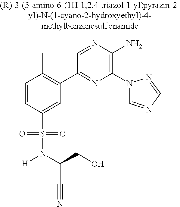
C1=CC(S(=O)(=O)N(C(C#N)CO)[H])=CC(C2=NC(N3C=NC=N3)=C(N)N=C2)=C1C
